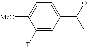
C1(F)=CC(C(O)C)=CC=C1[MeO]
